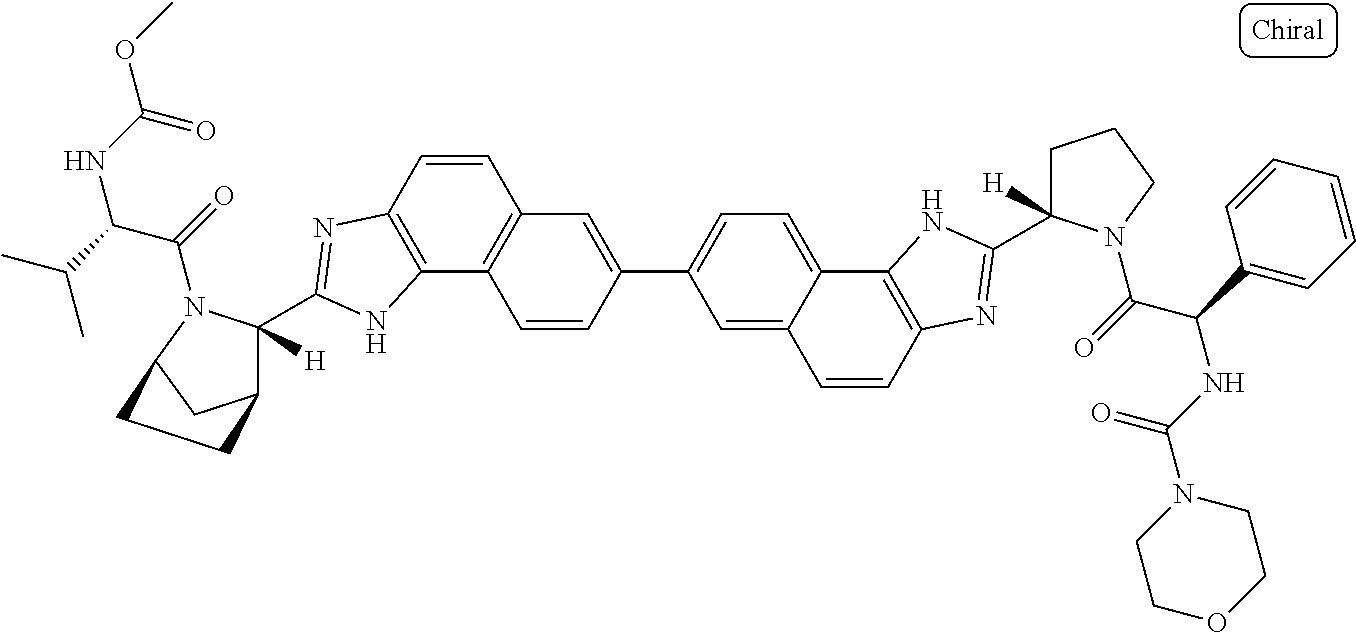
C1=C2C(=CC=C1C1=CC3=C(C=C1)C1=C(C=C3)N=C(C3([H])C4CC(N3C(=O)C(C(C)C)NC(OC)=O)CC4)N1)C1=C(C=C2)N=C(C2([H])CCCN2C(=O)C(C2=CC=CC=C2)NC(N2CCOCC2)=O)N1
